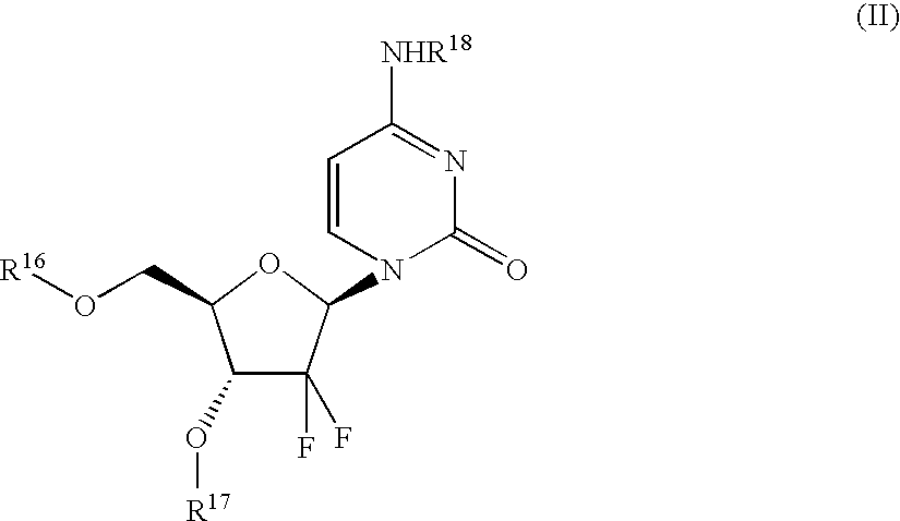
C1=CN(C2C(F)(F)C(O[R17])C(CO[R16])O2)C(=O)N=C1[NHR18]
